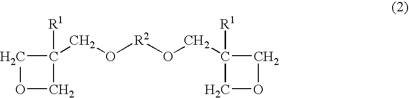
C1(CO[R2]OCC2([R1])COC2)([R1])COC1
